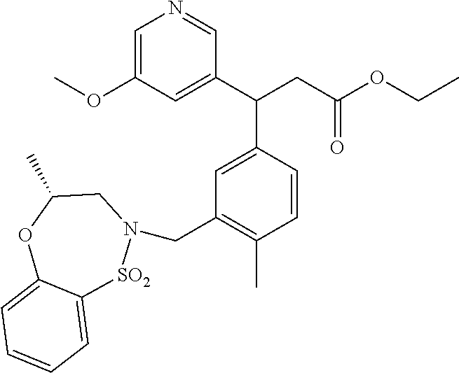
C1=C(OC)C=C(C(CC(OCC)=O)C2=CC(CN3[SO2]C4=CC=CC=C4OC(C)C3)=C(C)C=C2)C=N1
